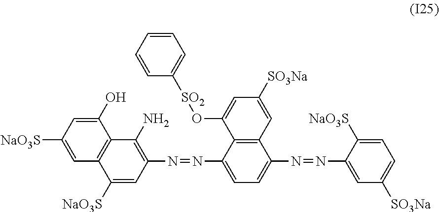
C1=CC=CC=C1[SO2]OC1=CC([SO3Na])=CC2=C1C(N=NC1=C(N)C3=C(C([NaO3S])=C1)C=C([NaO3S])C=C3O)=CC=C2N=NC1=CC([SO3Na])=CC=C1[NaO3S]
